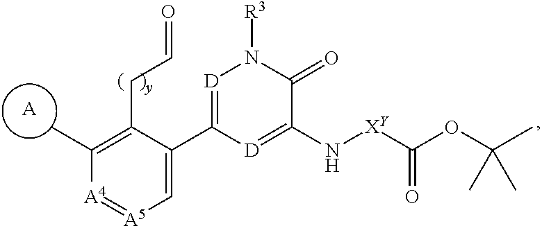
C1(CC=O)=C(C)[A4]=[A5]C=C1C1=[D]N([R3])C(=O)C(N[XY]C(OC(C)(C)C)=O)=[D]1.[A]
